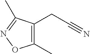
C1(C)=C(CC#N)C(C)=NO1
